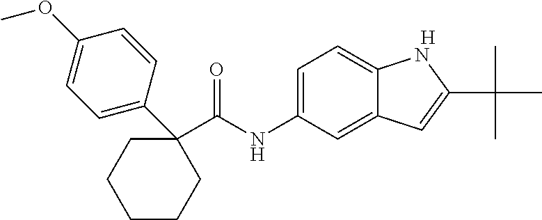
[H].C1(C(NC2=CC=C3C(=C2)C=C(C(C)(C)C)N3)=O)(C2=CC=C(OC)C=C2)CCCCC1
